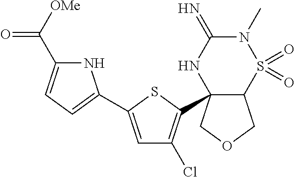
C1=C(C2=CC=C(C([OMe])=O)N2)SC(C23C(COC2)S(=O)(=O)N(C)C(=N)N3)=C1Cl
